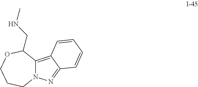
C12=C3C(=NN1CCCOC2CNC)C=CC=C3
